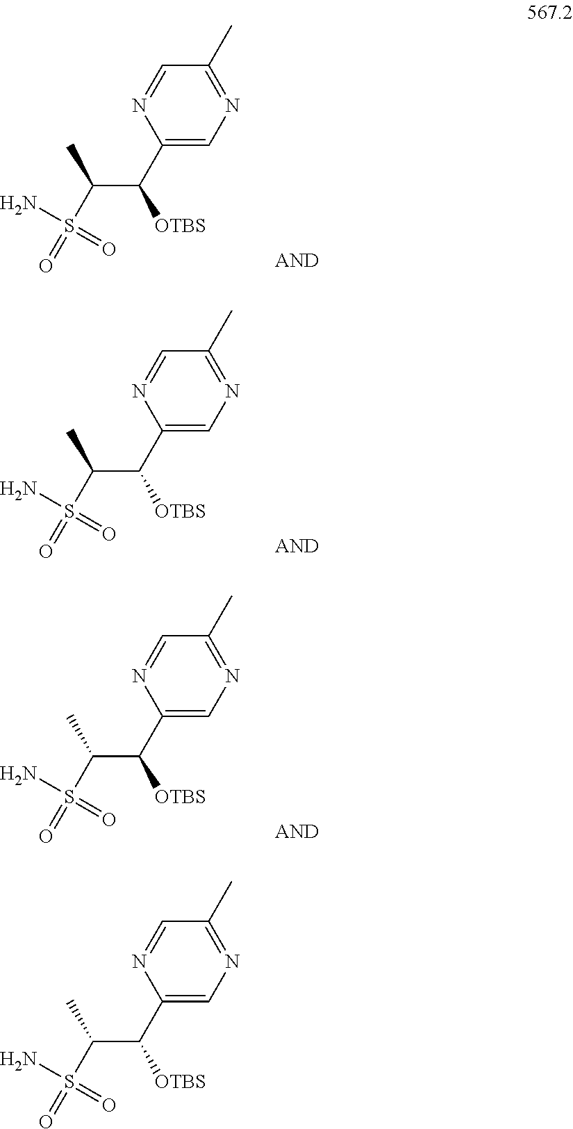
C1=NC(C([OTBS])C(S(=O)(=O)N)C)=CN=C1C.C1=NC(C([OTBS])C(S(=O)(=O)N)C)=CN=C1C.C1=NC(C([OTBS])C(S(=O)(=O)N)C)=CN=C1C.C1=NC(C([OTBS])C(S(=O)(=O)N)C)=CN=C1C
